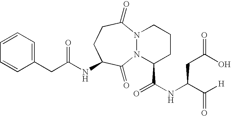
C(NC1CCC(=O)N2N(C1=O)C(C(NC(C([H])=O)CC(O)=O)=O)CCC2)(CC1=CC=CC=C1)=O
